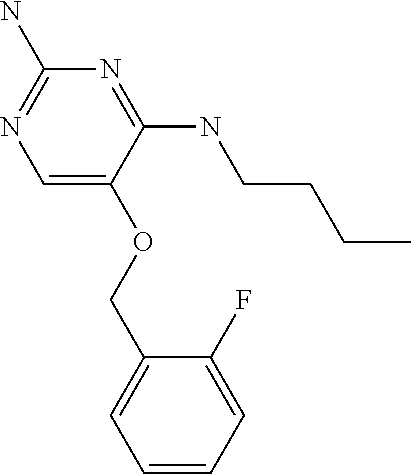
C1=C(OCC2=CC=CC=C2F)C(NCCCC)=NC(N)=N1
